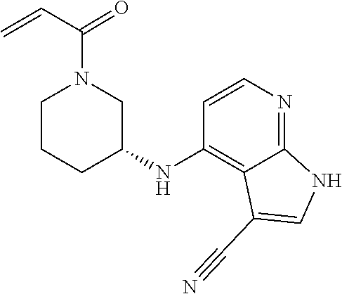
C(C=C)(=O)N1CCCC(NC2=C3C(C#N)=CNC3=NC=C2)C1
